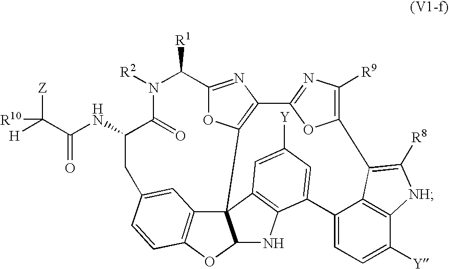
C123C4=C5OC1NC1=C2C=C([Y])C=C1C1=CC=C([Y])C2=C1C(=C([R8])[NH]2)C1=C([R9])N=C(C2=C3OC(=N2)C([R1])N([R2])C(=O)C(NC(C([H])([Z])[R10])=O)CC(=C4)C=C5)O1
